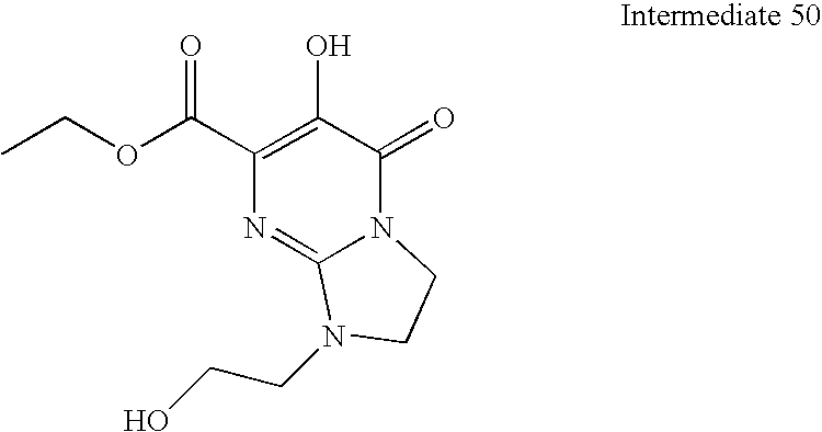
O(C(C1=C(O)C(=O)N2C(=N1)N(CCO)CC2)=O)CC
